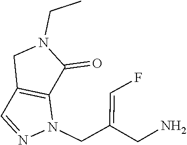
C1=NN(CC(=CF)CN)C2=C1CN(CC)C2=O
